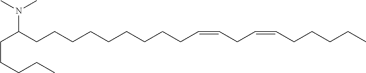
N(C(CCCCCCCCCC=CCC=CCCCCC)CCCCC)(C)C
